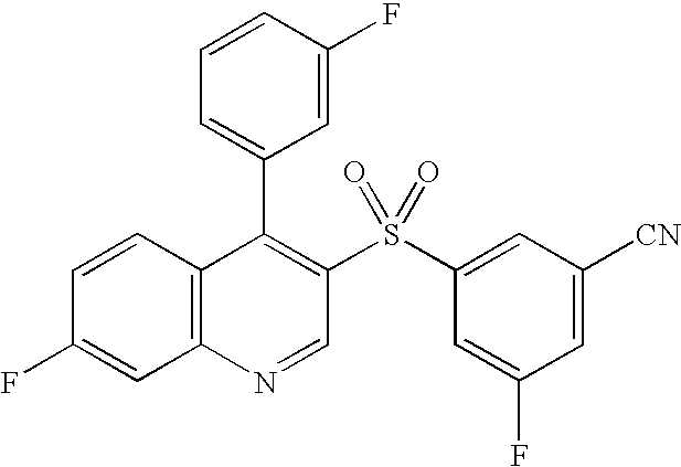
C12=C(C=CC(F)=C1)C(C1=CC=CC(F)=C1)=C(S(C1=CC([CN])=CC(F)=C1)(=O)=O)C=N2
